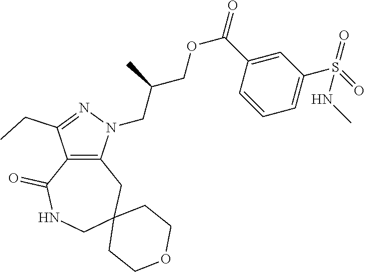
C12=C(N(CC(COC(=O)C3=CC(S(=O)(=O)NC)=CC=C3)C)N=C1CC)CC1(CNC2=O)CCOCC1
